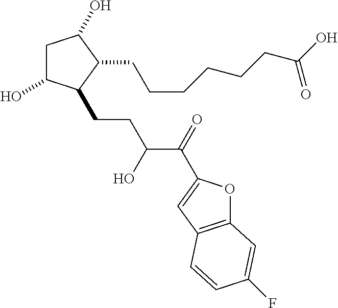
C1C(O)C(CCC(C(=O)C2=CC3=C(O2)C=C(F)C=C3)O)C(CCCCCCC(O)=O)C1O
